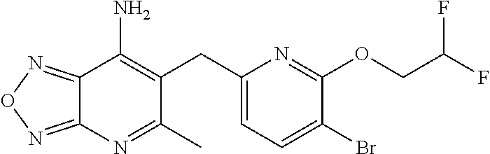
C12=NON=C1N=C(C)C(CC1=CC=C(Br)C(OCC(F)F)=N1)=C2N
